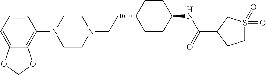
C1=CC=C2C(=C1N1CCN(CCC3CCC(NC(=O)C4CS(=O)(=O)CC4)CC3)CC1)OCO2
